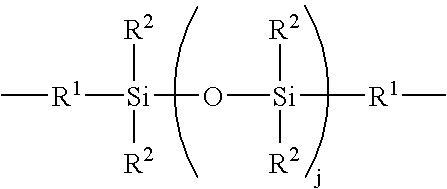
[R1]([Si]([R2])([R2])O[Si]([R1]C)([R2])[R2])C
